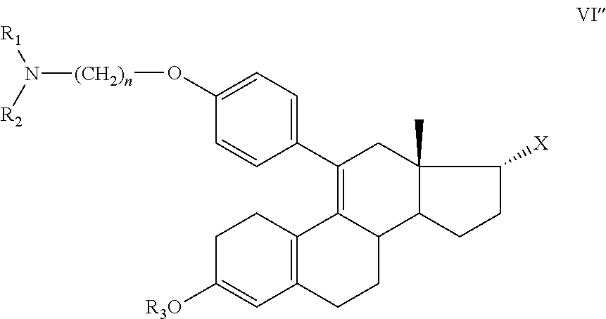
C1C([R3O])=CC2=C(C1)C1=C(C3=CC=C(O[(CH2)n]N([R1])[R2])C=C3)CC3(C)C(C1CC2)CCC3[X]
